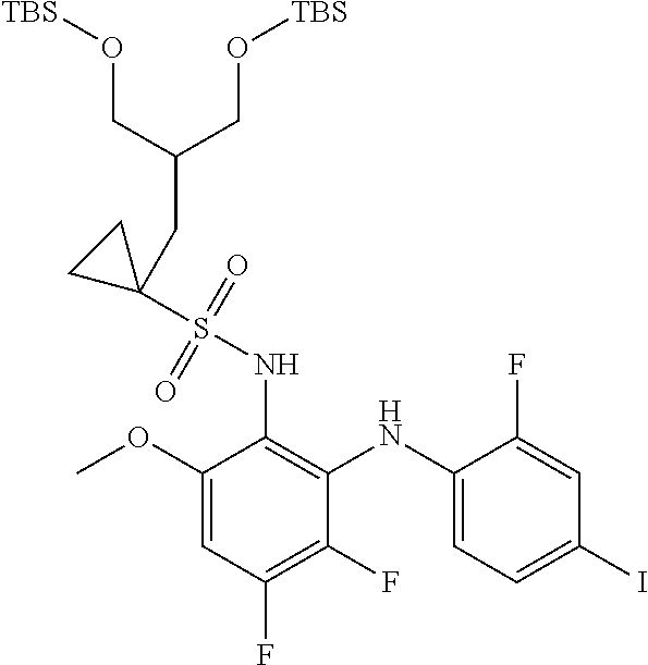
C1(OC)=CC(F)=C(F)C(NC2=CC=C(I)C=C2F)=C1NS(C1(CC(CO[TBS])CO[TBS])CC1)(=O)=O
